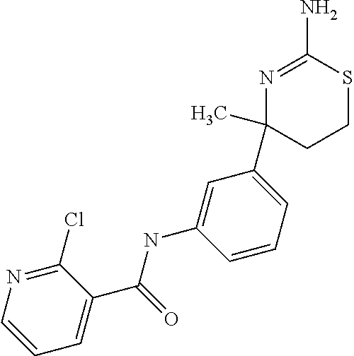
N1=C(N)SCCC1(C1=CC=CC(NC(C2=CC=CN=C2Cl)=O)=C1)C
